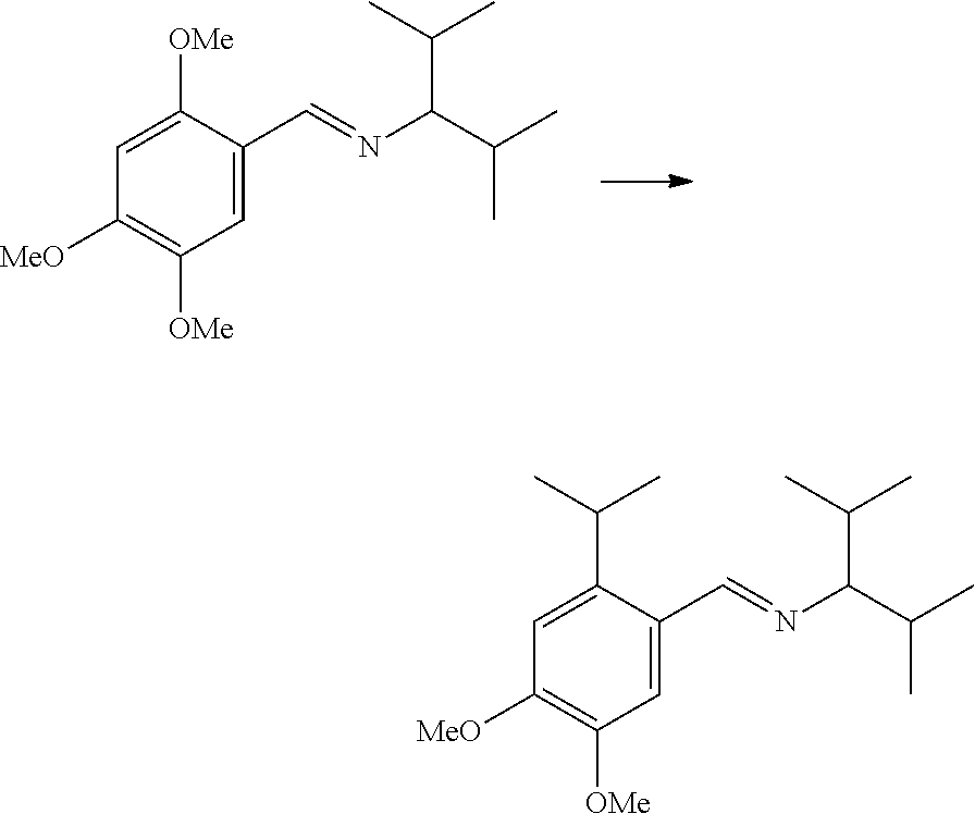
C1=C(C(C)C)C(C=NC(C(C)C)C(C)C)=CC([OMe])=C1[MeO].C1=C([OMe])C(C=NC(C(C)C)C(C)C)=CC([OMe])=C1[MeO]
